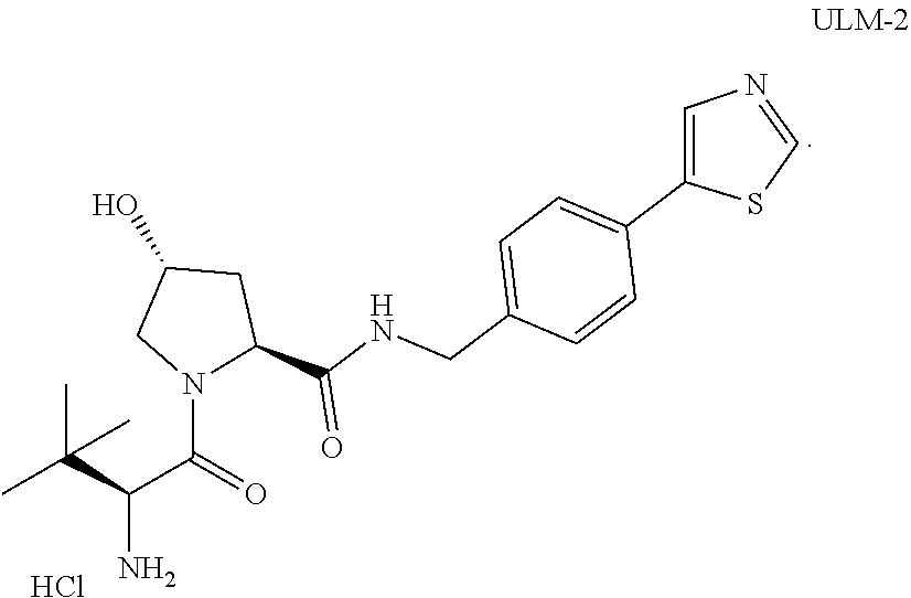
CC(C(C(=O)N1C(C(NCC2=CC=C(C3=CN=CS3)C=C2)=O)CC(O)C1)N)(C)C.Cl
